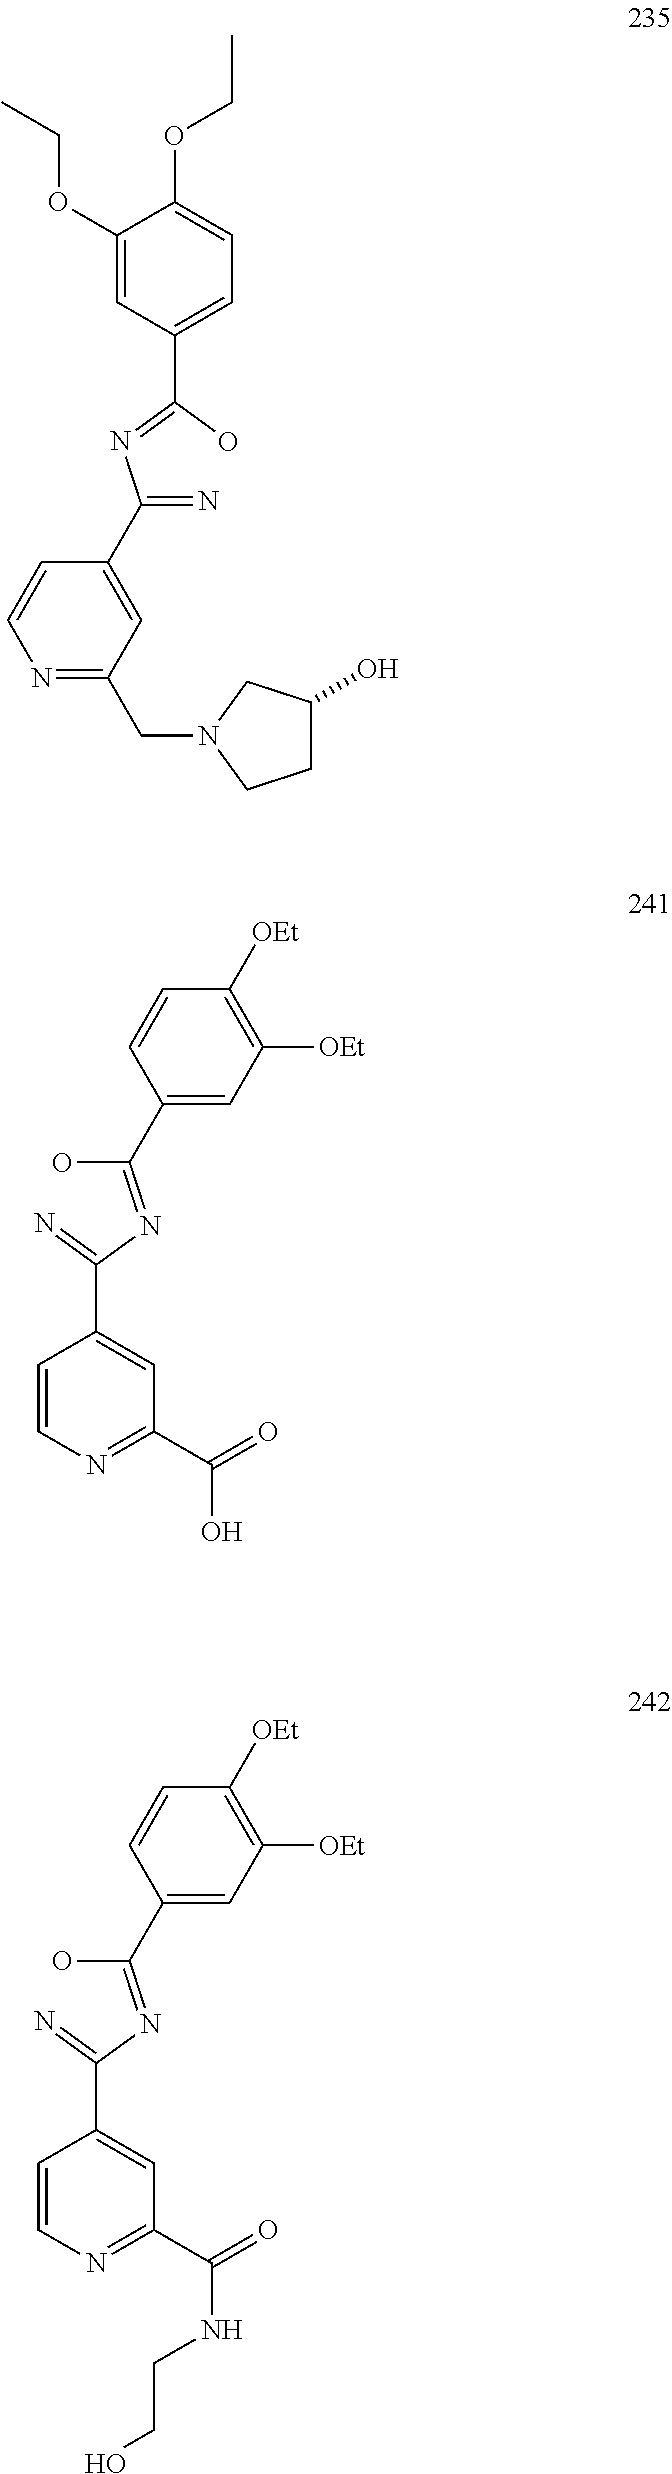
C1(OCC)=CC(C(=NC(=N)C2=CC(CN3CCC(O)C3)=NC=C2)O)=CC=C1OCC.C1=CC(C(O)=NC(=N)C2=CC(C(=O)O)=NC=C2)=CC([OEt])=C1[OEt].C1=CC(C(O)=NC(=N)C2=CC(C(=O)NCCO)=NC=C2)=CC([OEt])=C1[OEt]
